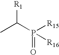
CC(P([R15])(=O)[R16])[R1]
